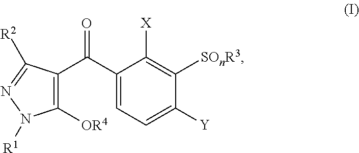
C1(C(C2=C([OR4])N([R1])N=C2[R2])=O)=CC=C([Y])C([SOnR3])=C1[X]
